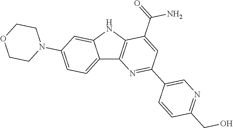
C12=CC=C(N3CCOCC3)C=C1NC1=C2N=C(C2=CN=C(CO)C=C2)C=C1C(=O)N
